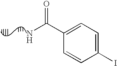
NC(C1=CC=C(I)C=C1)=O
